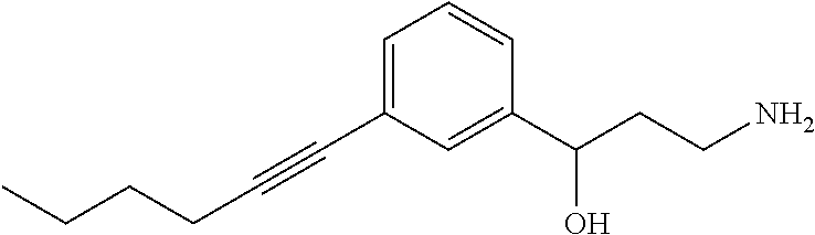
C(CC#CC1=CC=CC(C(CCN)O)=C1)CC
